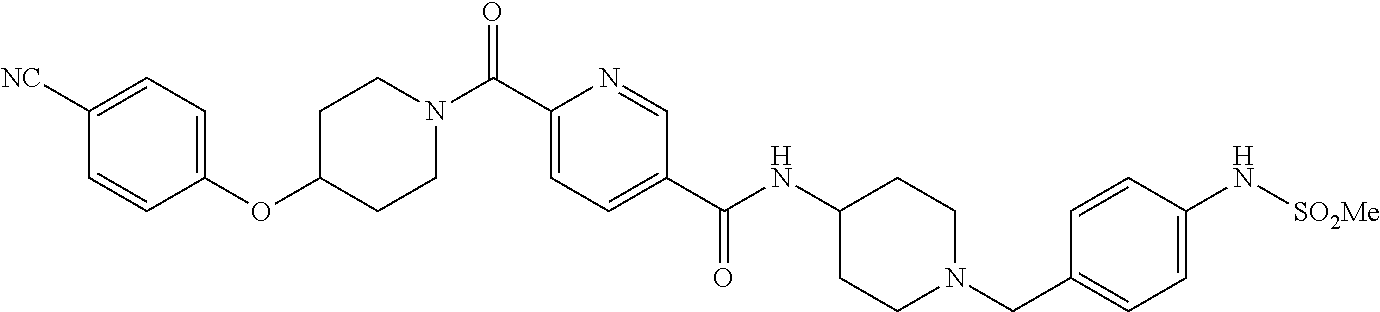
C1(OC2CCN(C(C3=CC=C(C(NC4CCN(CC5=CC=C(N[SO2Me])C=C5)CC4)=O)C=N3)=O)CC2)=CC=C([NC])C=C1
